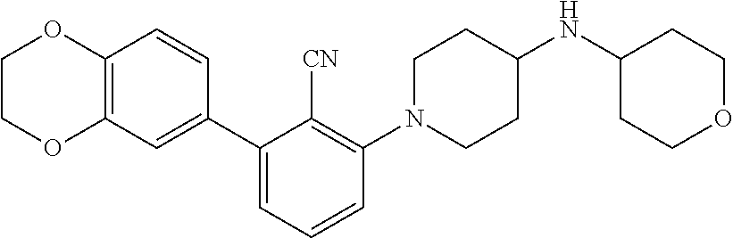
C1COC2=C(O1)C=CC(C1=CC=CC(N3CCC(NC4CCOCC4)CC3)=C1[CN])=C2
